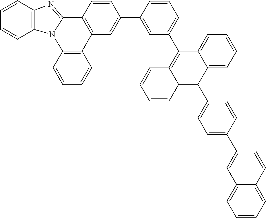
C1=CC2=C(C=C1)N1C(=NC3=C1C=CC=C3)C1=C2C=C(C2=CC(C3=C4C(=C(C5=CC=C(C6=CC7=CC=CC=C7C=C6)C=C5)C5=CC=CC=C35)C=CC=C4)=CC=C2)C=C1
